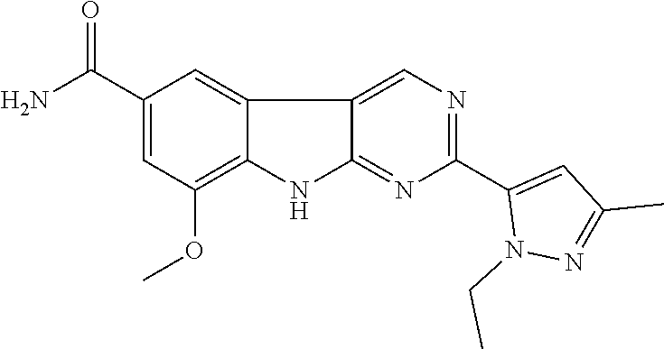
C1(C(N)=O)=CC(OC)=C2C(=C1)C1=CN=C(C3=CC(C)=NN3CC)N=C1N2
